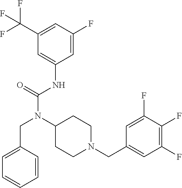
C1(C(F)(F)F)=CC(F)=CC(NC(N(C2CCN(CC3=CC(F)=C(F)C(F)=C3)CC2)CC2=CC=CC=C2)=O)=C1
